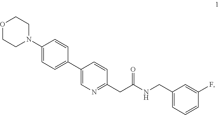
C1=C(C2=CC=C(N3CCOCC3)C=C2)C=CC(CC(NCC2=CC=CC(F)=C2)=O)=N1
